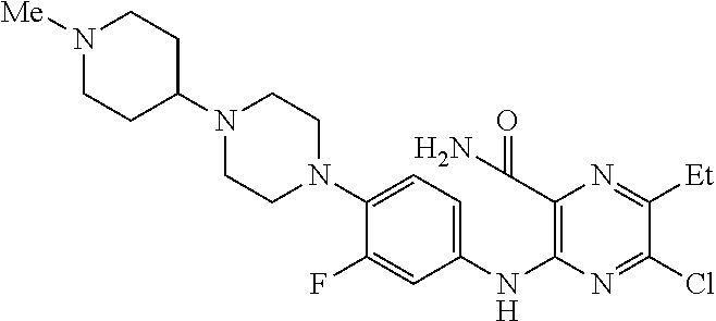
C1(F)=CC(NC2=C(C(N)=O)N=C([Et])C(Cl)=N2)=CC=C1N1CCN(C2CCN([Me])CC2)CC1
